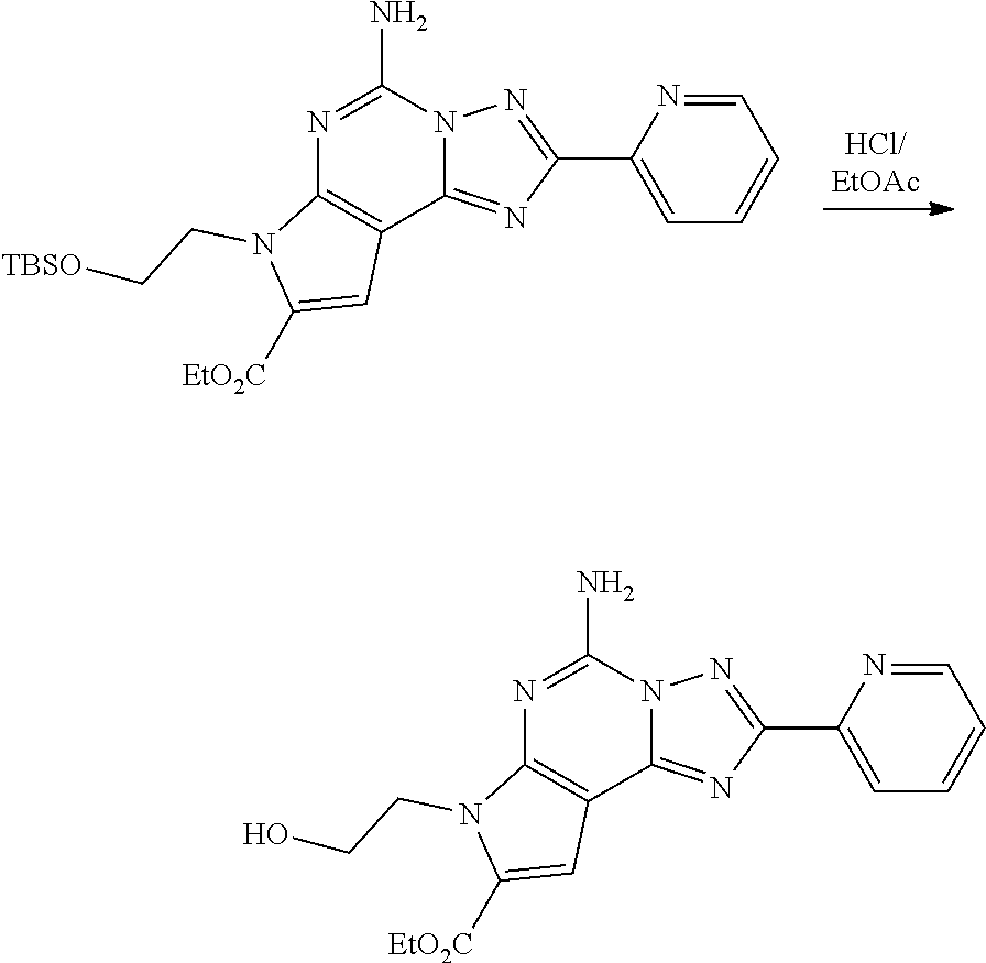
C1(C2=NN3C(=N2)C2=C(N=C3N)N(CC[TBSO])C([EtO2C])=C2)=CC=CC=N1.C1(C2=NN3C(=N2)C2=C(N=C3N)N(CCO)C([EtO2C])=C2)=CC=CC=N1
